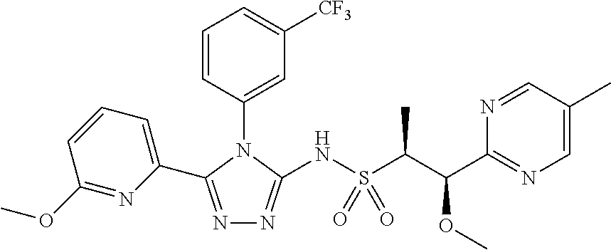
N1=C(C2=CC=CC(OC)=N2)N(C2=CC([CF3])=CC=C2)C(NS(C(C(C2=NC=C(C)C=N2)OC)C)(=O)=O)=N1
